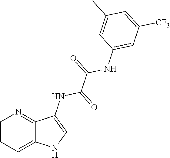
C1=CC=C2C(=N1)C(NC(=O)C(=O)NC1=CC([CF3])=CC(C)=C1)=CN2
